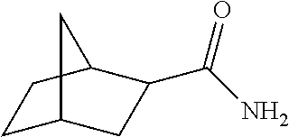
C1C2CC(C(=O)N)C(C1)C2
